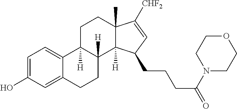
C1=C(O)C=C2C(=C1)C1([H])C([H])(CC2)C2([H])C(C)(CC1)C([CHF2])=CC2CCCC(=O)N1CCOCC1
